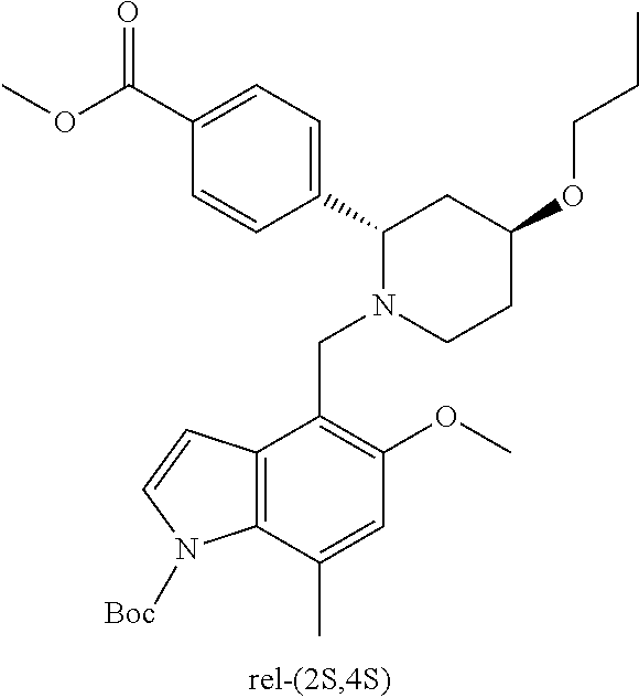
C1=CC(C2N(CC3=C(OC)C=C(C)C4=C3C=CN4[Boc])CCC(OCCC)C2)=CC=C1C(OC)=O
